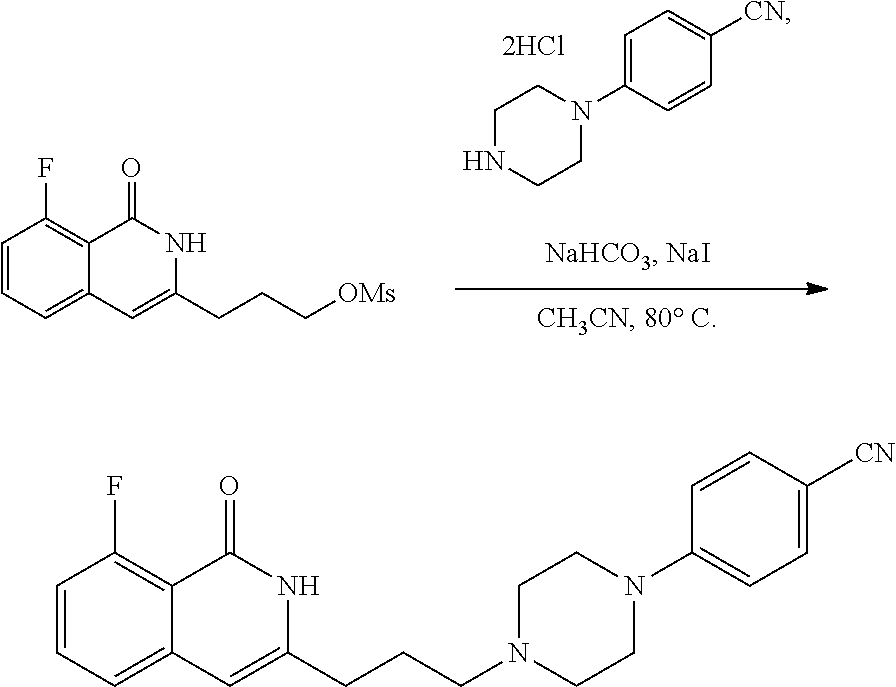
C1=CC=C2C(=C1F)C(=O)NC(CCC[OMs])=C2.C1=C(N2CCNCC2)C=CC([CN])=C1.C1=CC=C2C(=C1F)C(=O)NC(CCCN1CCN(C3=CC=C([CN])C=C3)CC1)=C2
